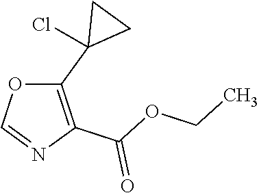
C1(C2(Cl)CC2)=C(C(OCC)=O)N=CO1
